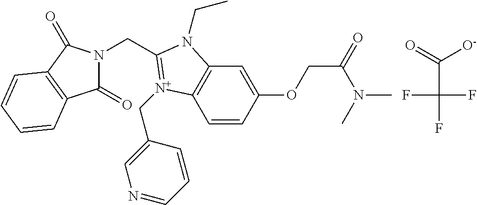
N1(CC2=[N+](CC3=CN=CC=C3)C3=C(C=C(OCC(N(C)C)=O)C=C3)N2CC)C(=O)C2=C(C1=O)C=CC=C2.FC(C([O-])=O)(F)F
